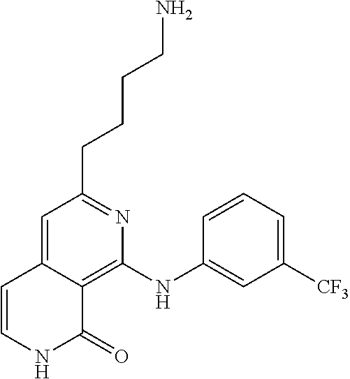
C(CCCN)C1=NC(NC2=CC([CF3])=CC=C2)=C2C(=C1)C=CNC2=O
